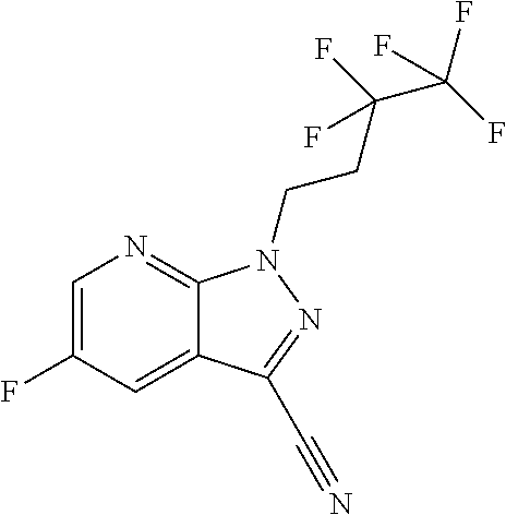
C1=C(F)C=C2C(=N1)N(CCC(C(F)(F)F)(F)F)N=C2C#N
